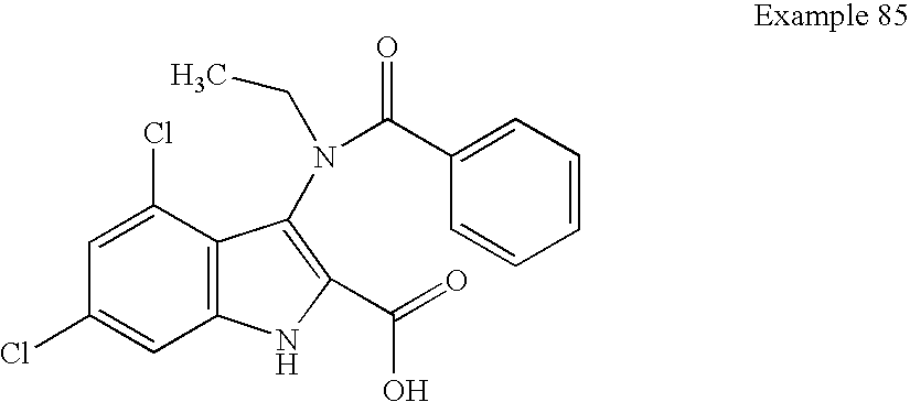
C1=C(Cl)C2=C(C=C1Cl)NC(C(=O)O)=C2N(CC)C(C1=CC=CC=C1)=O
